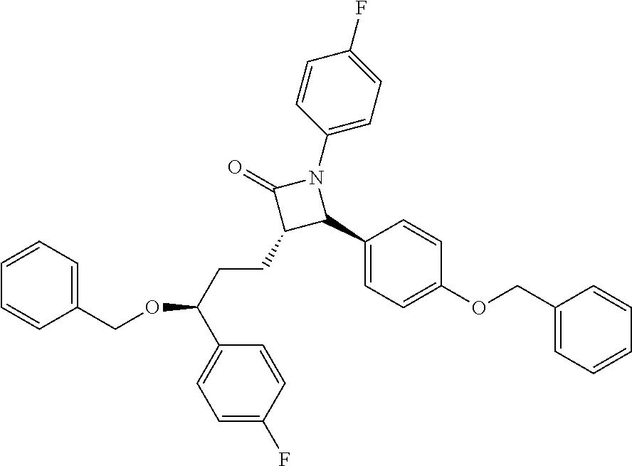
C1(COC2=CC=C(C3N(C4=CC=C(F)C=C4)C(=O)C3CCC(OCC3=CC=CC=C3)C3=CC=C(F)C=C3)C=C2)=CC=CC=C1
